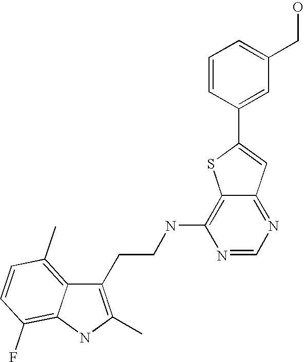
C1(CCNC2=C3C(=NC=N2)C=C(C2=CC(CO)=CC=C2)S3)=C(C)NC2=C(F)C=CC(C)=C12
